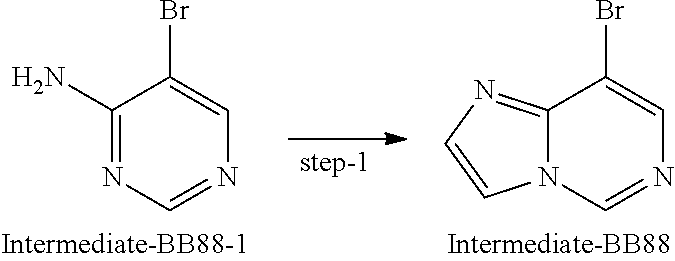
C1=CN2C(=N1)C(Br)=CN=C2.C1(Br)=CN=CN=C1N
